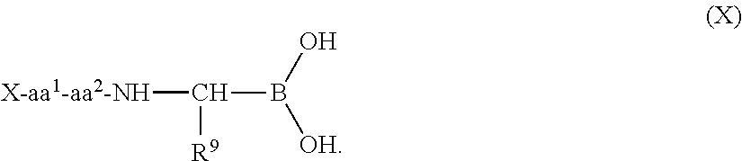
[X-aa1-aa2-NH]C([R9])B(O)[OH]
